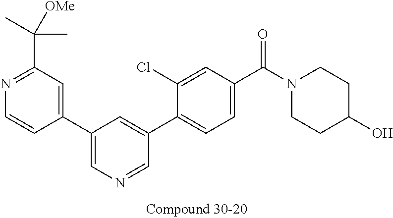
C1(C2=CN=CC(C3=CC=C(C(N4CCC(O)CC4)=O)C=C3Cl)=C2)=CC(C(C)(C)[OMe])=NC=C1
